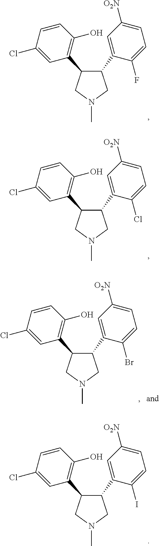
C1(C2=CC([O2N])=CC=C2F)C(C2=C(O)C=CC(Cl)=C2)CN(C)C1.C1(C2=CC([O2N])=CC=C2Cl)C(C2=C(O)C=CC(Cl)=C2)CN(C)C1.C1(C2=CC([O2N])=CC=C2Br)C(C2=C(O)C=CC(Cl)=C2)CN(C)C1.C1(C2=CC([O2N])=CC=C2I)C(C2=C(O)C=CC(Cl)=C2)CN(C)C1
